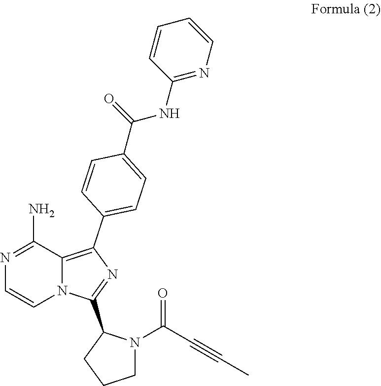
N1=C(N)C2=C(C3=CC=C(C(=O)NC4=NC=CC=C4)C=C3)N=C(C3CCCN3C(=O)C#CC)N2C=C1
